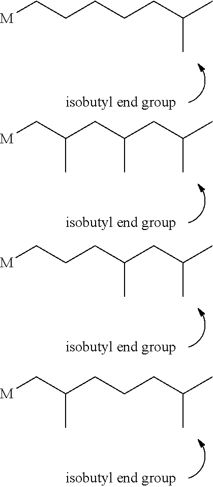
C(CC(C)C)CCC[M].C(CC(C)C)(CC(C[M])C)C.C(CC(C)C)(CCC[M])C.C(CC(C)C)CC(C[M])C
